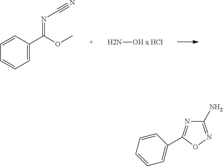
C1=CC(C(OC)=NC#N)=CC=C1.N[OH x HCl].C1(N)=NOC(C2=CC=CC=C2)=N1
